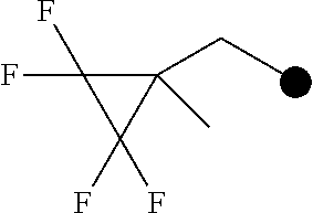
C1(CC)(C)C(F)(F)C1(F)F
